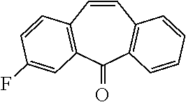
C1=CC2=C(C(=O)C3=C1C=CC(F)=C3)C=CC=C2
